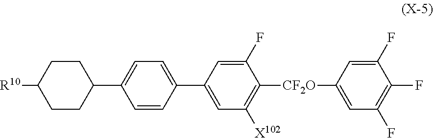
C1CC(C2=CC=C(C3=CC([X102])=C([CF2O]C4=CC(F)=C(F)C(F)=C4)C(F)=C3)C=C2)CCC1[R10]
